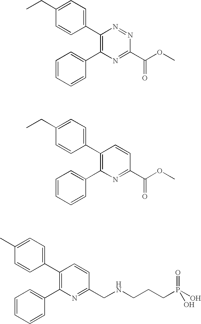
CCC1=CC=C(C2=C(C3=CC=CC=C3)N=C(C(OC)=O)N=N2)C=C1.CCC1=CC=C(C2=C(C3=CC=CC=C3)N=C(C(OC)=O)C=C2)C=C1.CC1=CC=C(C2=C(C3=CC=CC=C3)N=C(CNCCCP(=O)(O)O)C=C2)C=C1
